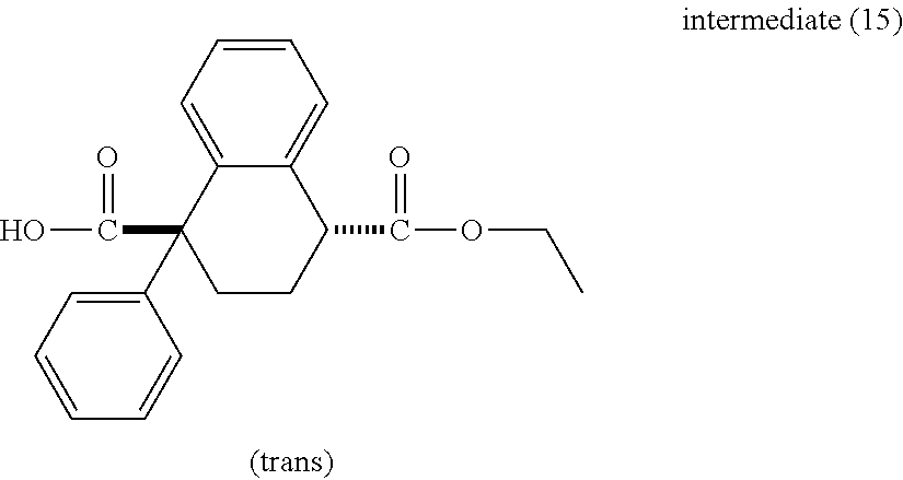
C1=CC=C(C2(C(O)=O)CCC(C(OCC)=O)C3=CC=CC=C32)C=C1
